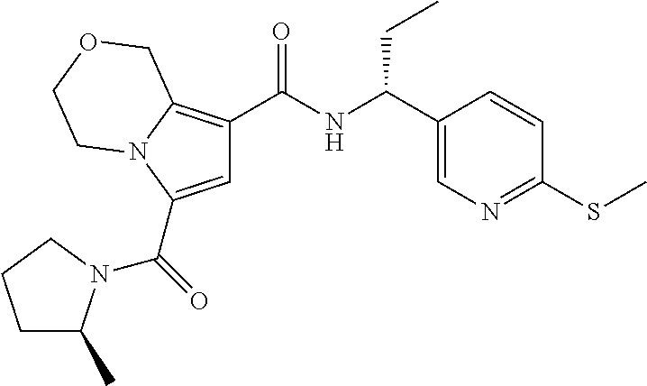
C1=C(C(=O)N2C(C)CCC2)N2C(=C1C(NC(C1=CN=C(SC)C=C1)CC)=O)COCC2
